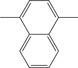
CC1=CC=C(C)C2=CC=CC=C12
